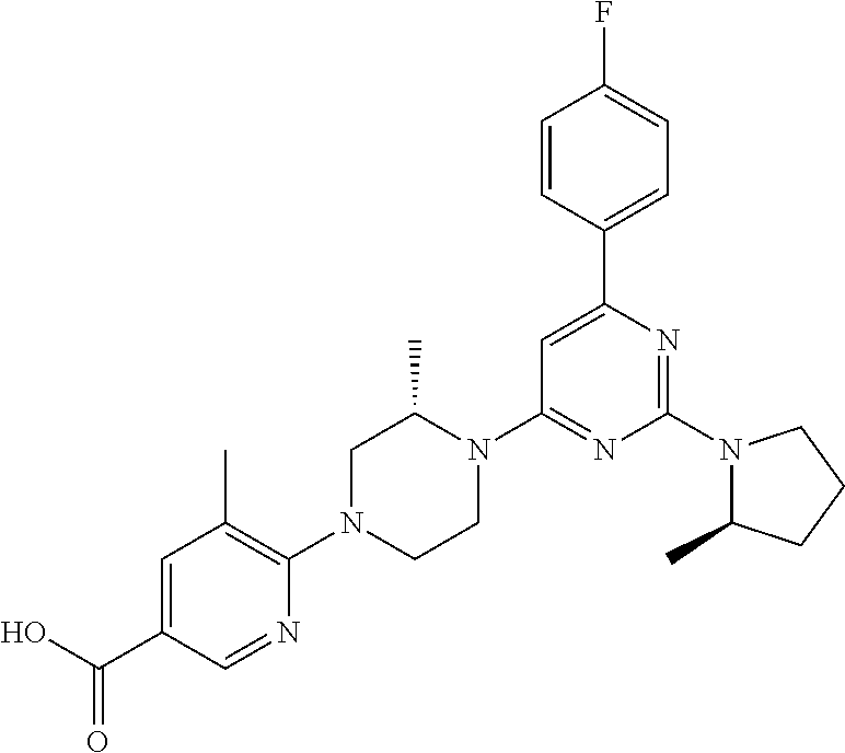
N1(C2=NC(C3=CC=C(F)C=C3)=CC(N3C(C)CN(C4=C(C)C=C(C(O)=O)C=N4)CC3)=N2)C(C)CCC1
